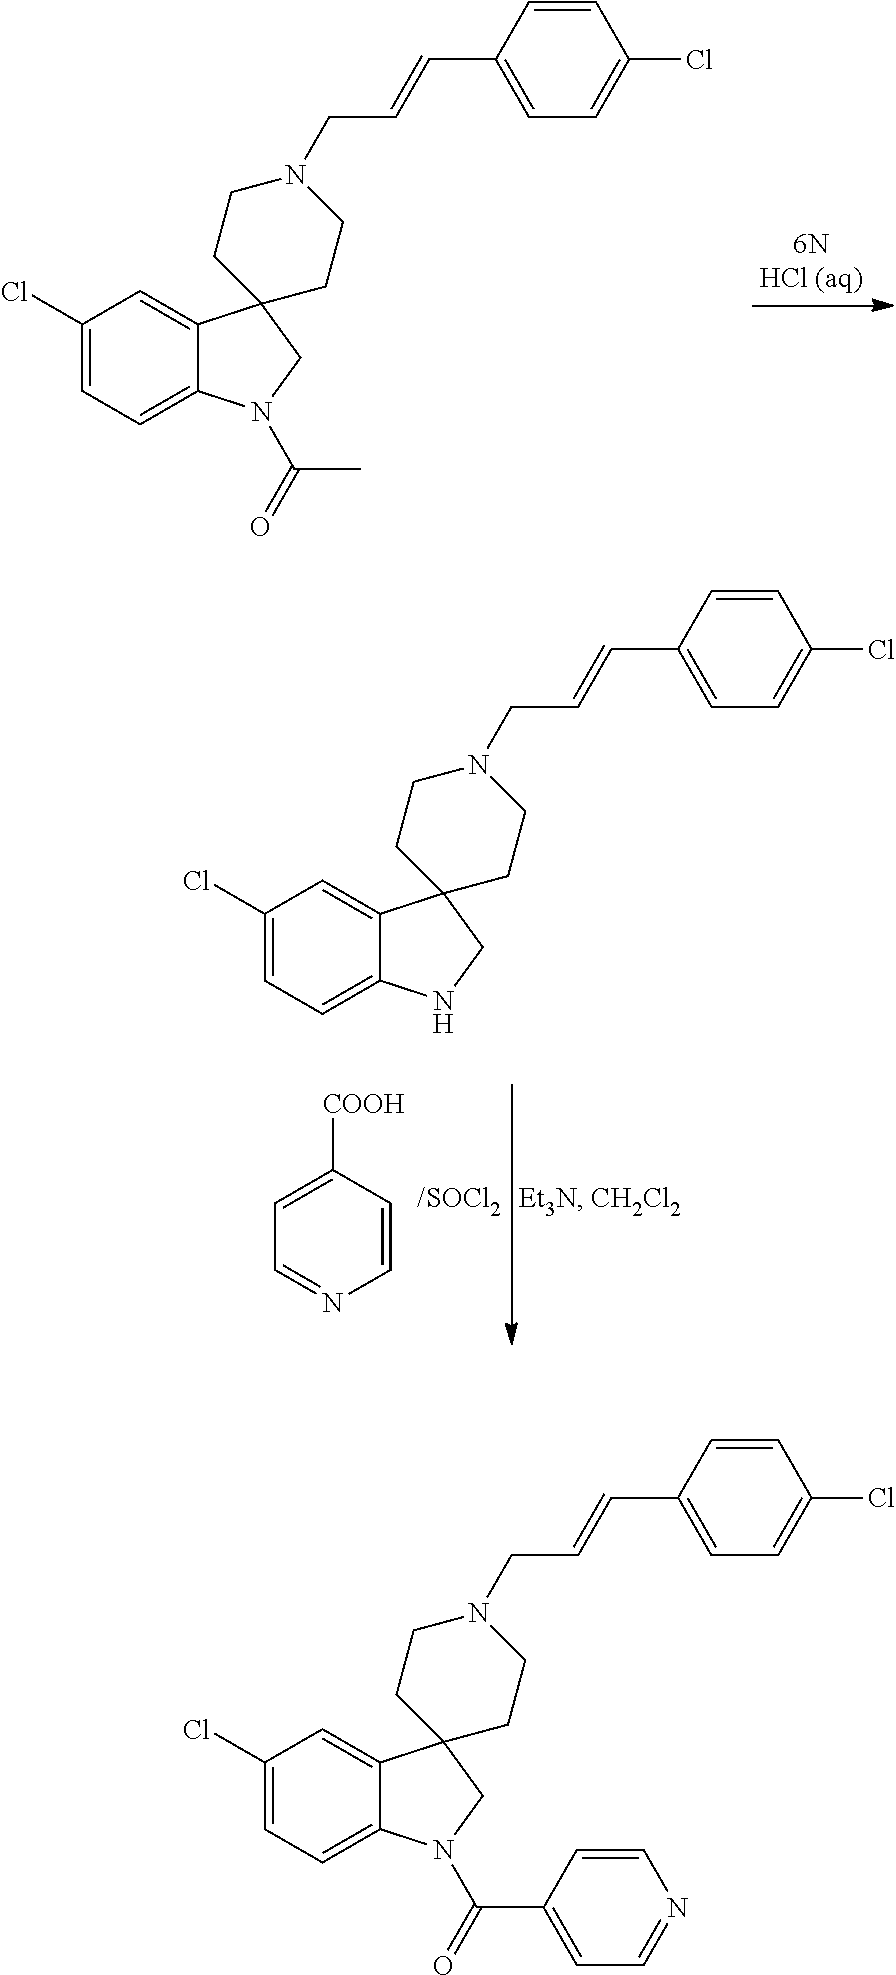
C1(Cl)=CC=C2C(=C1)C1(CN2C(C)=O)CCN(CC=CC2=CC=C(Cl)C=C2)CC1.C1=C([COOH])C=CN=C1.C1(Cl)=CC=C2C(=C1)C1(CN2)CCN(CC=CC2=CC=C(Cl)C=C2)CC1.C1(Cl)=CC=C2C(=C1)C1(CN2C(C2=CC=NC=C2)=O)CCN(CC=CC2=CC=C(Cl)C=C2)CC1
